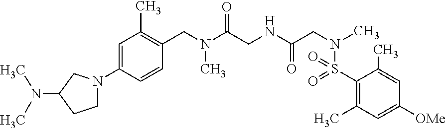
C1=C(N2CCC(N(C)C)C2)C=CC(CN(C(CNC(CN(C)S(=O)(=O)C2=C(C)C=C([OMe])C=C2C)=O)=O)C)=C1C
